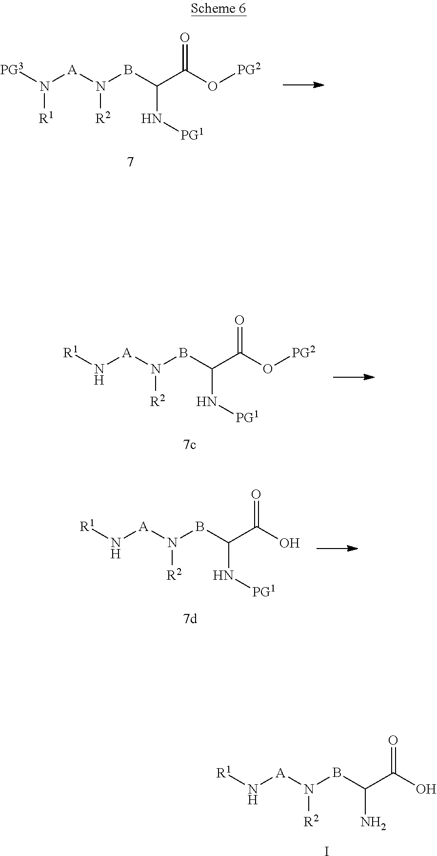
N(BC(C(O[PG2])=O)N[PG1])([A]N([PG3])[R1])[R2].N(BC(C(O)=O)N[PG1])([A]N[R1])[R2].N(BC(C(O)=O)N)([A]N[R1])[R2].I.N(BC(C(O[PG2])=O)N[PG1])([A]N[R1])[R2]
